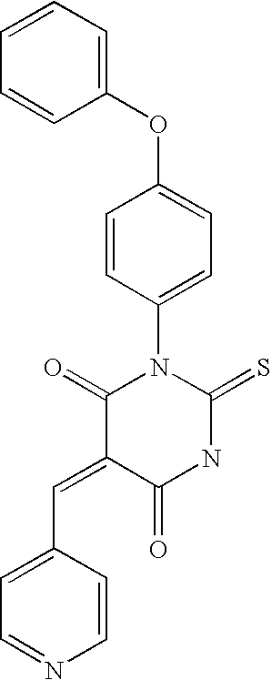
C1=CC=C(OC2=CC=C(N3C(=S)NC(=O)C(=CC4=CC=NC=C4)C3=O)C=C2)C=C1
